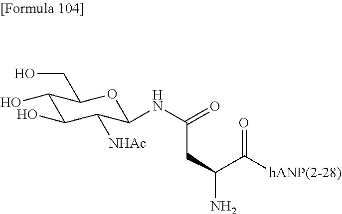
C1(O)C(O)C([NHAc])C(NC(CC(C(=O)[hANP(2-28)])N)=O)OC1CO
